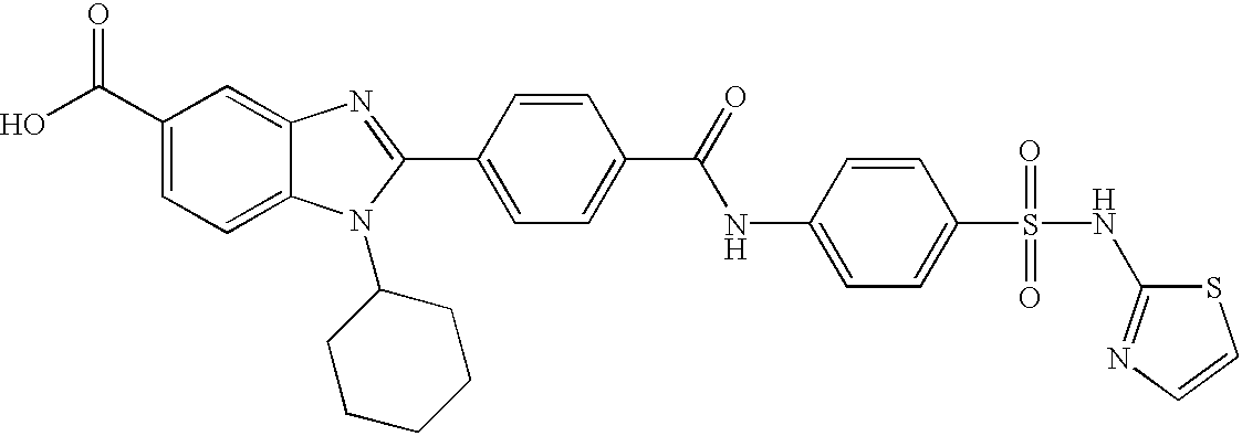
C1(C(O)=O)=CC=C2C(=C1)N=C(C1=CC=C(C(=O)NC3=CC=C(S(NC4=NC=CS4)(=O)=O)C=C3)C=C1)N2C1CCCCC1
